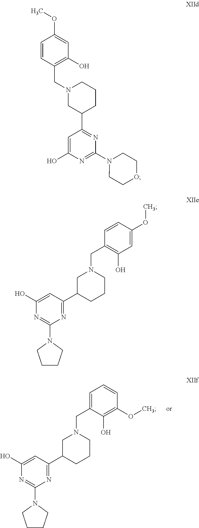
C1CCN(C2=NC(O)=CC(C3CCCN(CC4=CC=CC(OC)=C4O)C3)=N2)C1.C1CCN(C2=NC(O)=CC(C3CCCN(CC4=C(O)C=C(OC)C=C4)C3)=N2)C1.C1C(C2=NC(N3CCOCC3)=NC(O)=C2)CN(CC2=C(O)C=C(OC)C=C2)CC1
